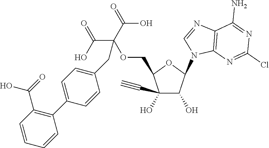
C1(C#C)(O)C(O)C(N2C=NC3=C2N=C(Cl)N=C3N)OC1COC(CC1=CC=C(C2=C(C(=O)O)C=CC=C2)C=C1)(C(=O)O)C(=O)O
